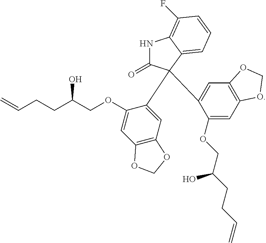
N1C(=O)C(C2=CC3=C(C=C2OCC(CCC=C)O)OCO3)(C2=CC3=C(C=C2OCC(CCC=C)O)OCO3)C2=CC=CC(F)=C12
